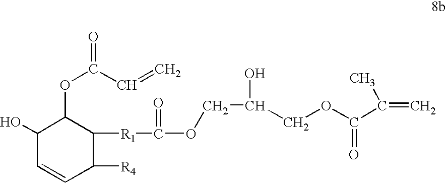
C1(O)C=CC([R4])C([R1]C(OCC(COC(=O)C(=C)C)O)=O)C1OC(C=C)=O
